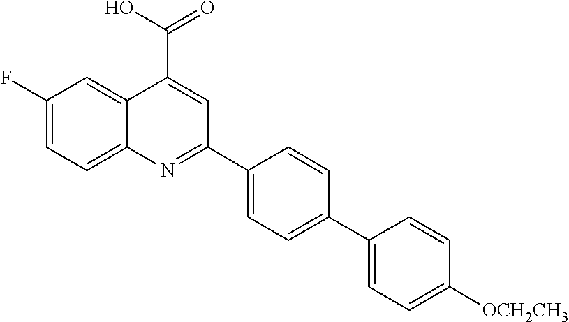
C1(F)=CC=C2C(=C1)C(C(O)=O)=CC(C1=CC=C(C3=CC=C([OCH2CH3])C=C3)C=C1)=N2
